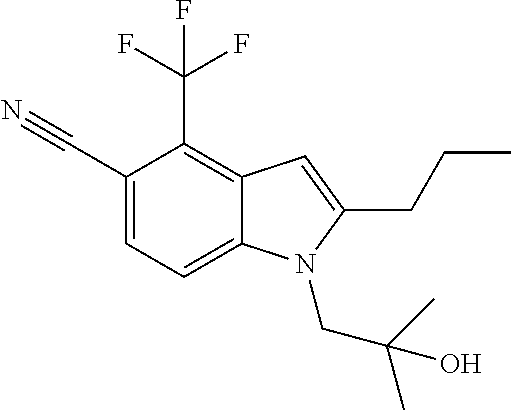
C1(C#N)=CC=C2C(=C1C(F)(F)F)C=C(CCC)N2CC(C)(C)O
